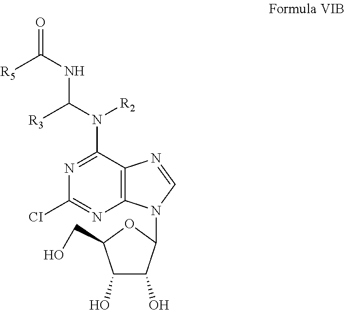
O=C([R5])NC([R3])N([R2])C1=NC([CI])=NC2=C1N=CN2C1C(O)C(O)C(CO)O1
